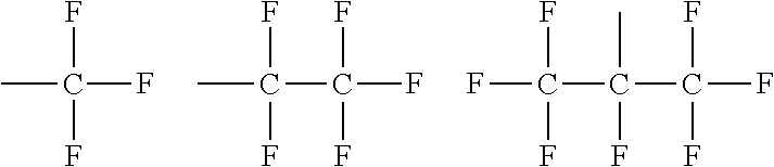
FC(F)(F)C.FC(F)(C(F)(F)F)C.CC(F)(C(F)(F)F)C(F)(F)F
